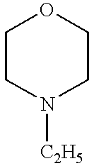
C1CN([C2H5])CCO1
